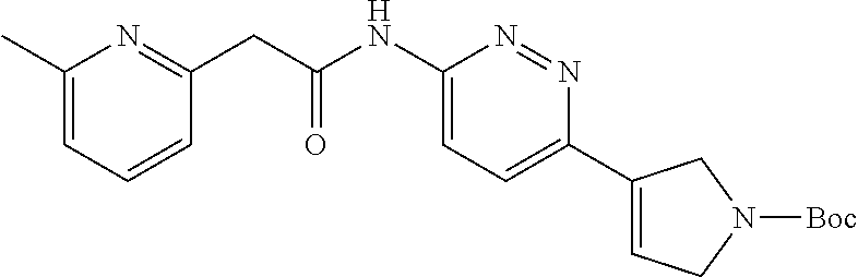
C1(C)=CC=CC(CC(NC2=CC=C(C3=CCN([Boc])C3)N=N2)=O)=N1
